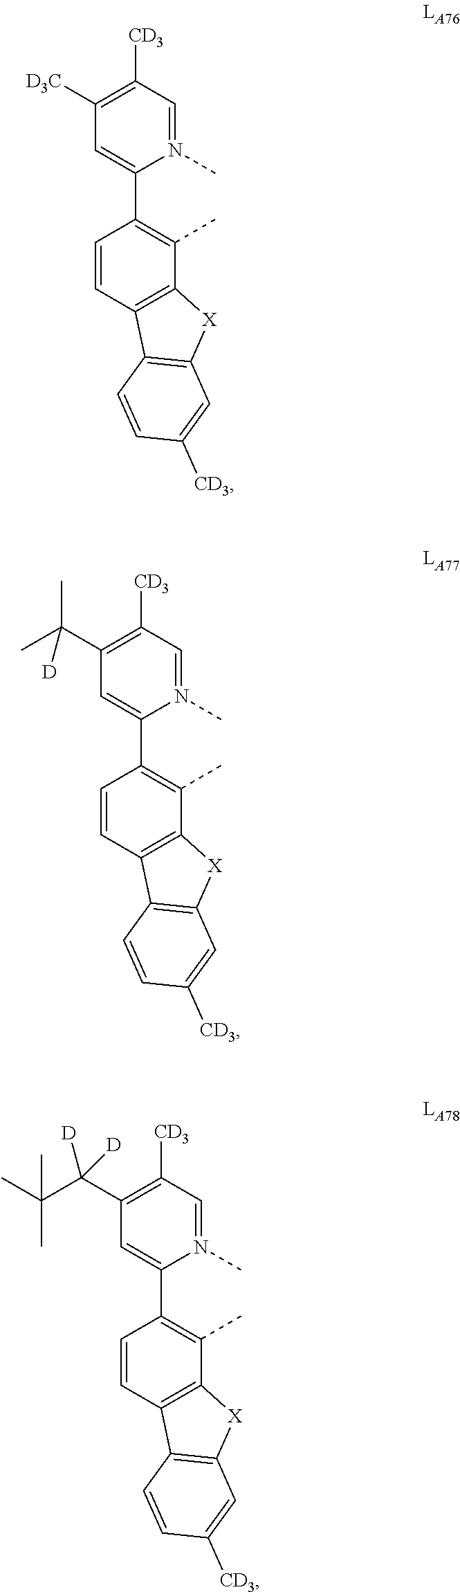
N1(C)=CC([CD3])=C([D3C])C=C1C1=C(C)C2=C(C=C1)C1=C([X]2)C=C([CD3])C=C1.N1(C)=CC([CD3])=C(C(C)(C)[D])C=C1C1=C(C)C2=C(C=C1)C1=C([X]2)C=C([CD3])C=C1.N1(C)=CC([CD3])=C(C(C(C)(C)C)([D])[D])C=C1C1=C(C)C2=C(C=C1)C1=C([X]2)C=C([CD3])C=C1
